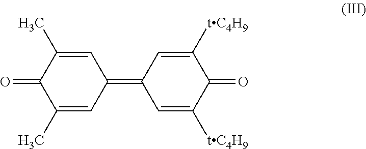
C1=C(C)C(=O)C(C)=CC1=C1C=C([tC4H9])C(=O)C([tC4H9])=C1
